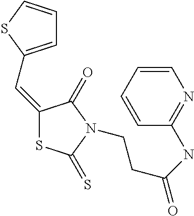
C1=C(C=C2SC(=S)N(CCC(=O)NC3=NC=CC=C3)C2=O)SC=C1
